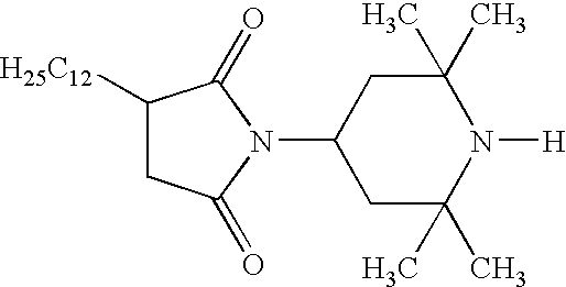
C1(N2C(=O)C([H25C12])CC2=O)CC(C)(C)N([H])C(C)(C)C1
